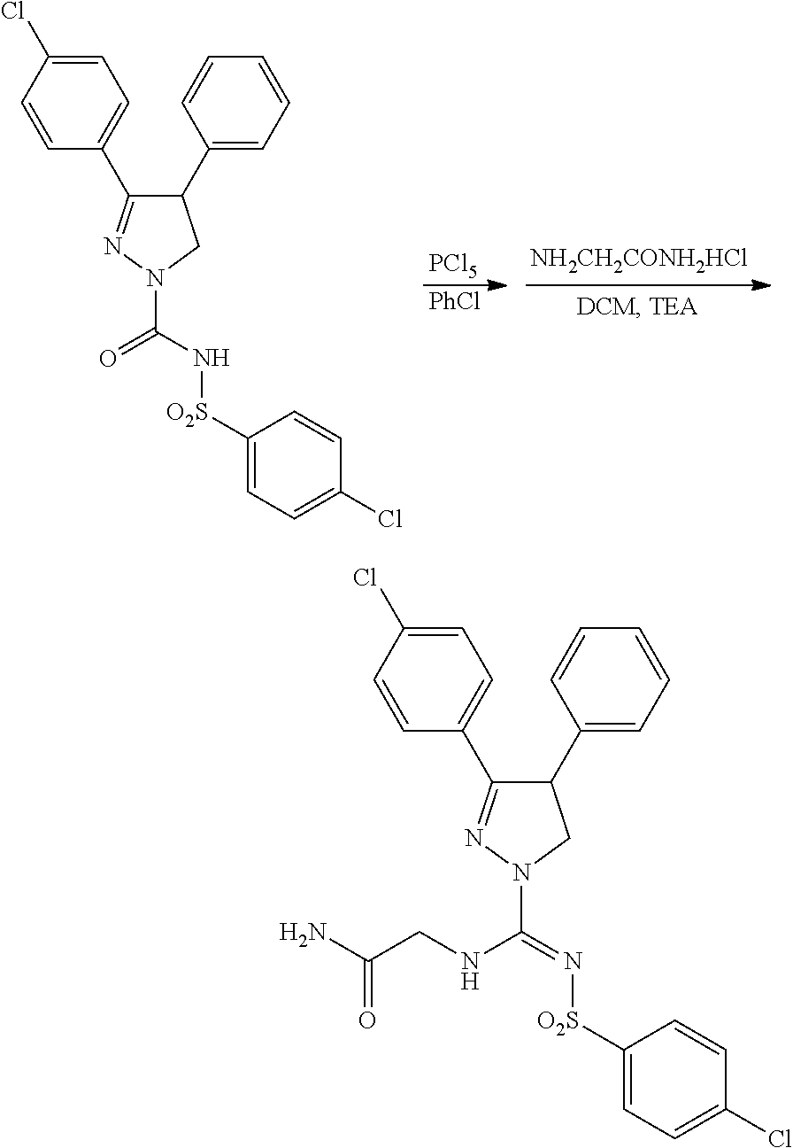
C1(C2=CC=CC=C2)C(C2=CC=C(Cl)C=C2)=NN(C(N[O2S]C2=CC=C(Cl)C=C2)=O)C1.[PCl5].[PhCl].[NH2CH2CONH2HCl].C1(C2=CC=CC=C2)C(C2=CC=C(Cl)C=C2)=NN(C(=N[O2S]C2=CC=C(Cl)C=C2)NCC(N)=O)C1
